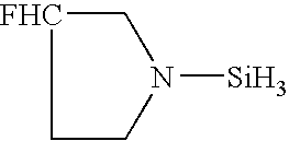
[FHC]1CN([Si])CC1
